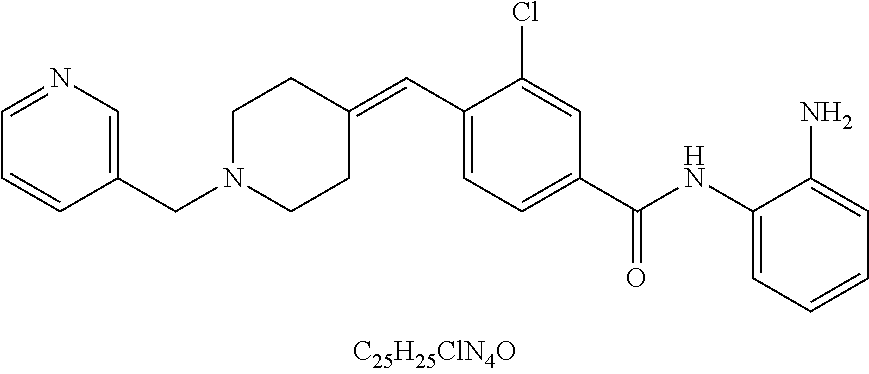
C1(C(NC2=CC=CC=C2N)=O)=CC=C(C=C2CCN(CC3=CN=CC=C3)CC2)C(Cl)=C1
